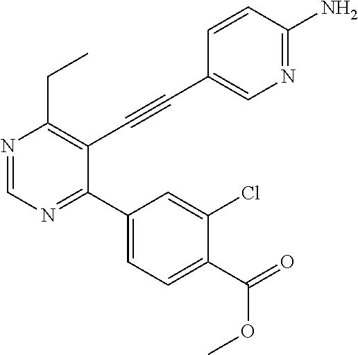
N1=CN=C(C2=CC=C(C(=O)OC)C(Cl)=C2)C(C#CC2=CN=C(N)C=C2)=C1CC
